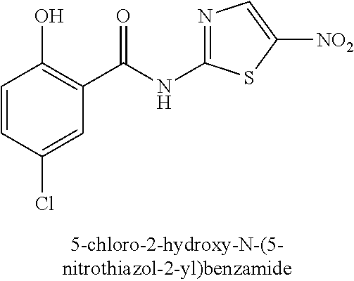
C1=CC(Cl)=CC(C(NC2=NC=C([NO2])S2)=O)=C1O
